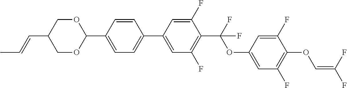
C1OC(C2=CC=C(C3=CC(F)=C(C(F)(OC4=CC(F)=C(OC=C(F)F)C(F)=C4)F)C(F)=C3)C=C2)OCC1C=CC
